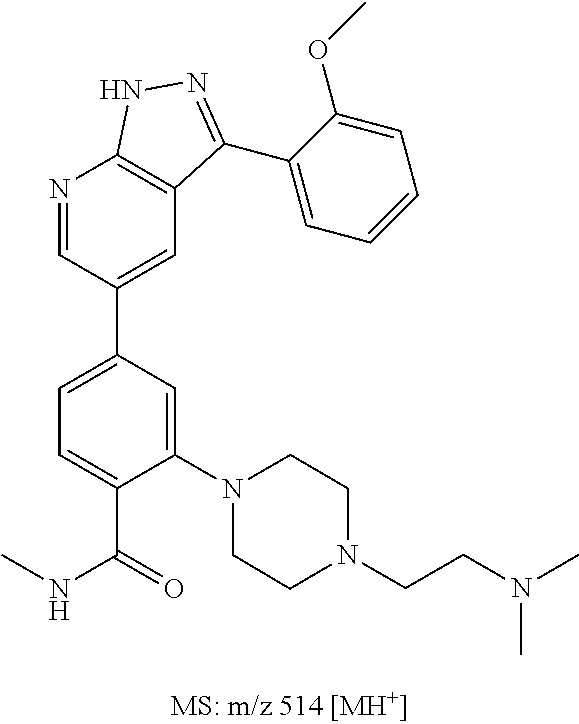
C1=C(N2CCN(CCN(C)C)CC2)C(C(=O)NC)=CC=C1C1=CC2=C(N=C1)NN=C2C1=CC=CC=C1OC
